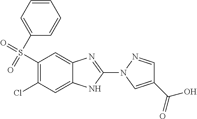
C1(S(=O)(=O)C2=CC=CC=C2)=C(Cl)C=C2C(=C1)N=C(N1C=C(C(=O)O)C=N1)N2
